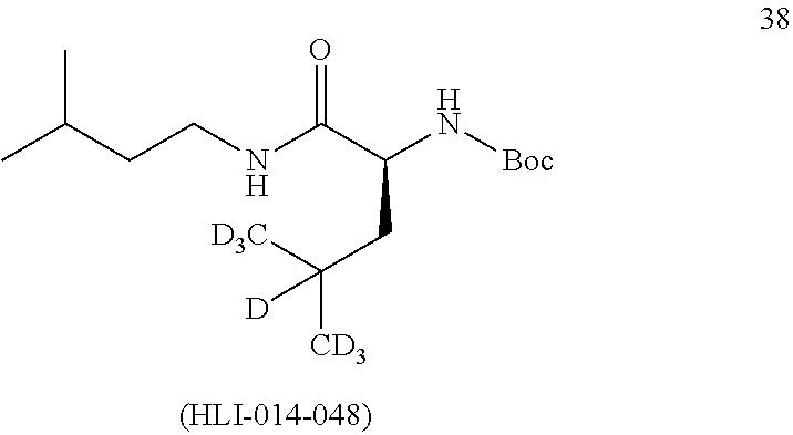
CC(CCNC(C(N[Boc])CC([CD3])([D3C])[D])=O)C
